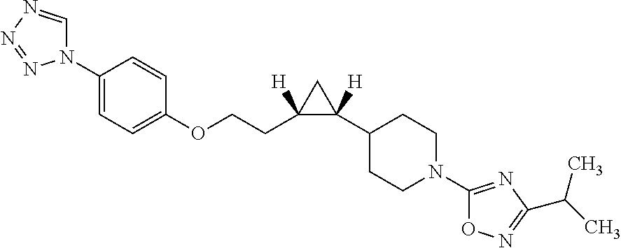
N1(C2=CC=C(OCCC3([H])C(C4CCN(C5=NC(C(C)C)=NO5)CC4)([H])C3)C=C2)C=NN=N1
